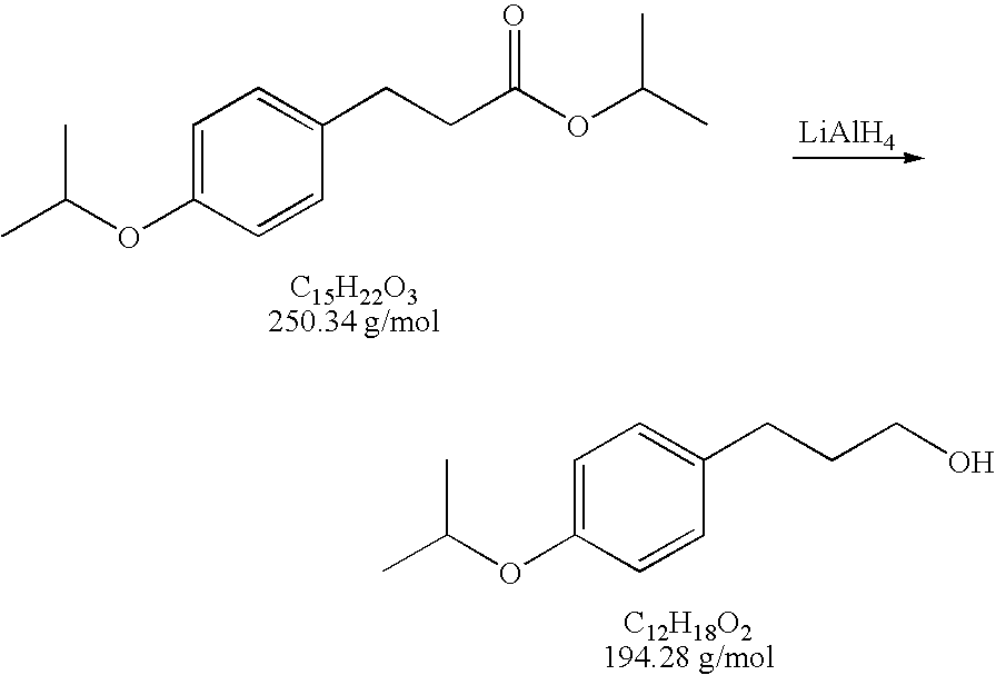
[LiAlH4].C1=C(OC(C)C)C=CC(CCC(OC(C)C)=O)=C1.C1=C(OC(C)C)C=CC(CCCO)=C1
